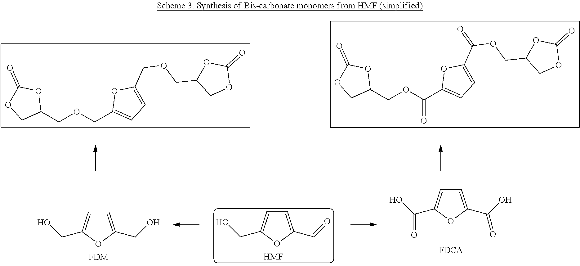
C1=C(C=O)OC(CO)=C1.[HMF].C1=C(C(O)=O)OC(C(O)=O)=C1.C1=C(CO)OC(CO)=C1.[FDM].C1(COCC2=CC=C(COCC3COC(=O)O3)O2)OC(=O)OC1.C1(COC(C2=CC=C(C(OCC3COC(=O)O3)=O)O2)=O)OC(=O)OC1
